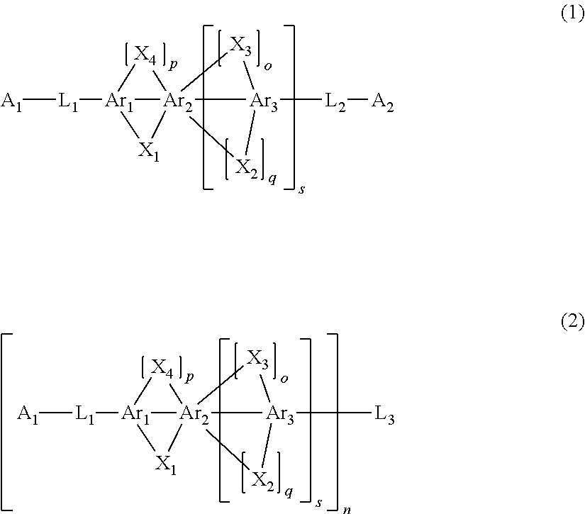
[A1][L1][Ar1]12[Ar2]34([X1]1)([X4]2)[Ar3]([L2][A2])([X2]3)[X3]4.[A1][L1][Ar1]12[Ar2]34([X1]1)([X4]2)[Ar3]([L3])([X2]3)[X3]4
